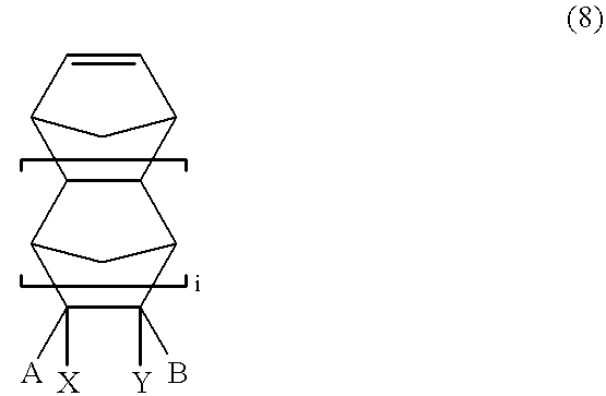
C12C(C3C=CC1C3)C1C(B)([Y])C([A])([X])C2C1
